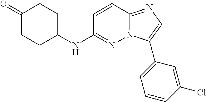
C1(=O)CCC(NC2=NN3C(=NC=C3C3=CC=CC(Cl)=C3)C=C2)CC1
